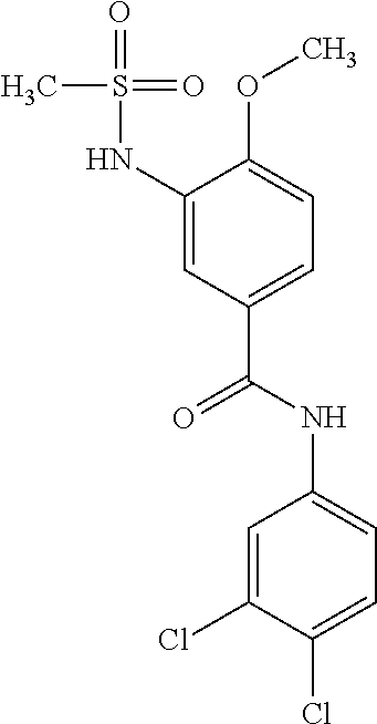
C1(NS(=O)(=O)C)=CC(C(NC2=CC=C(Cl)C(Cl)=C2)=O)=CC=C1OC
